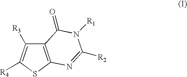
C12=C(SC([R4])=C1[R3])N=C([R2])N([R1])C2=O
